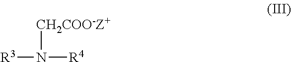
[R3]N([CH2COO-Z+])[R4]
